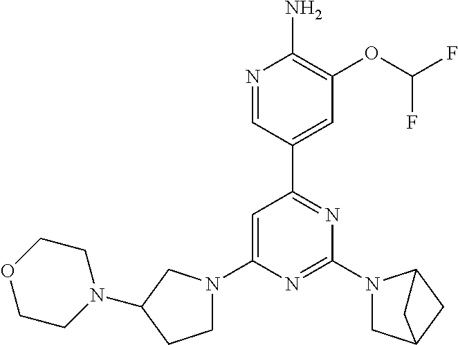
N1=CC(C2=NC(N3CC4CC3C4)=NC(N3CCC(N4CCOCC4)C3)=C2)=CC(OC(F)F)=C1N
